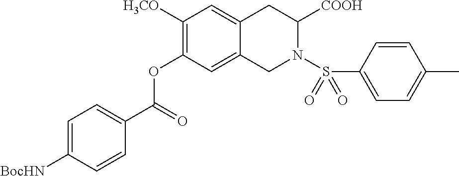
C1=C([BocHN])C=CC(C(=O)OC2=C([H3CO])C=C3C(=C2)CN(S(C2=CC=C(C)C=C2)(=O)=O)C([COOH])C3)=C1
